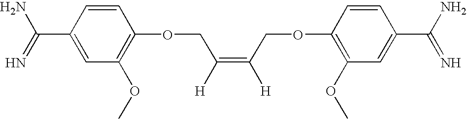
C1(C(=N)N)=CC(OC)=C(OCC(=C(COC2=C(OC)C=C(C(N)=N)C=C2)[H])[H])C=C1
